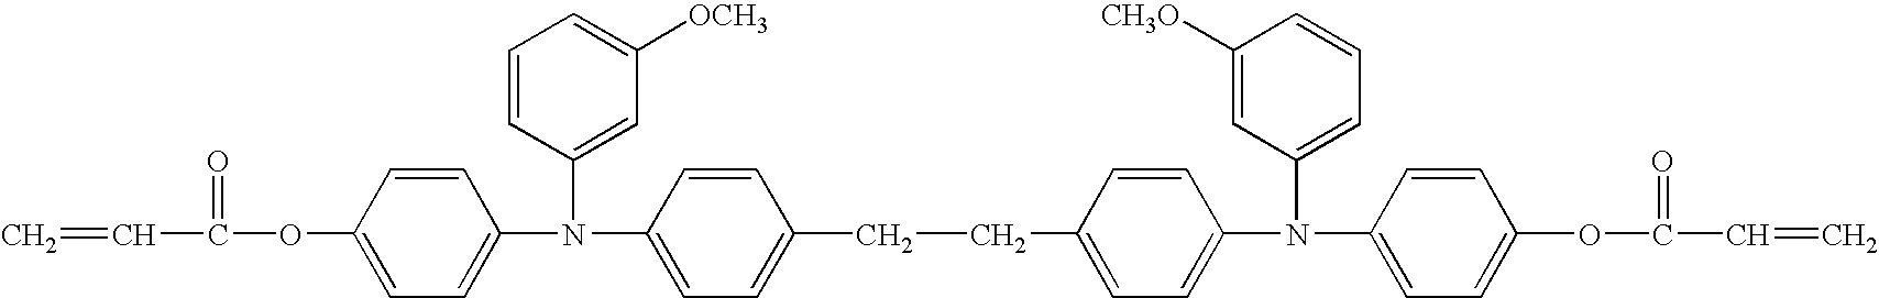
C=CC(=O)OC1=CC=C(N(C2=CC([OCH3])=CC=C2)C2=CC=C(CCC3=CC=C(N(C4=CC=CC([CH3O])=C4)C4=CC=C(OC(=O)C=C)C=C4)C=C3)C=C2)C=C1
